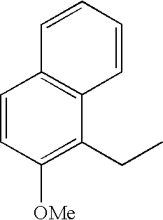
C1=CC([OMe])=C(CC)C2=C1C=CC=C2
